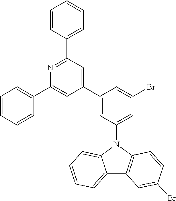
C1=CC=CC(C2=CC(C3=CC(N4C5=CC=CC=C5C5=C4C=CC(Br)=C5)=CC(Br)=C3)=CC(C3=CC=CC=C3)=N2)=C1
